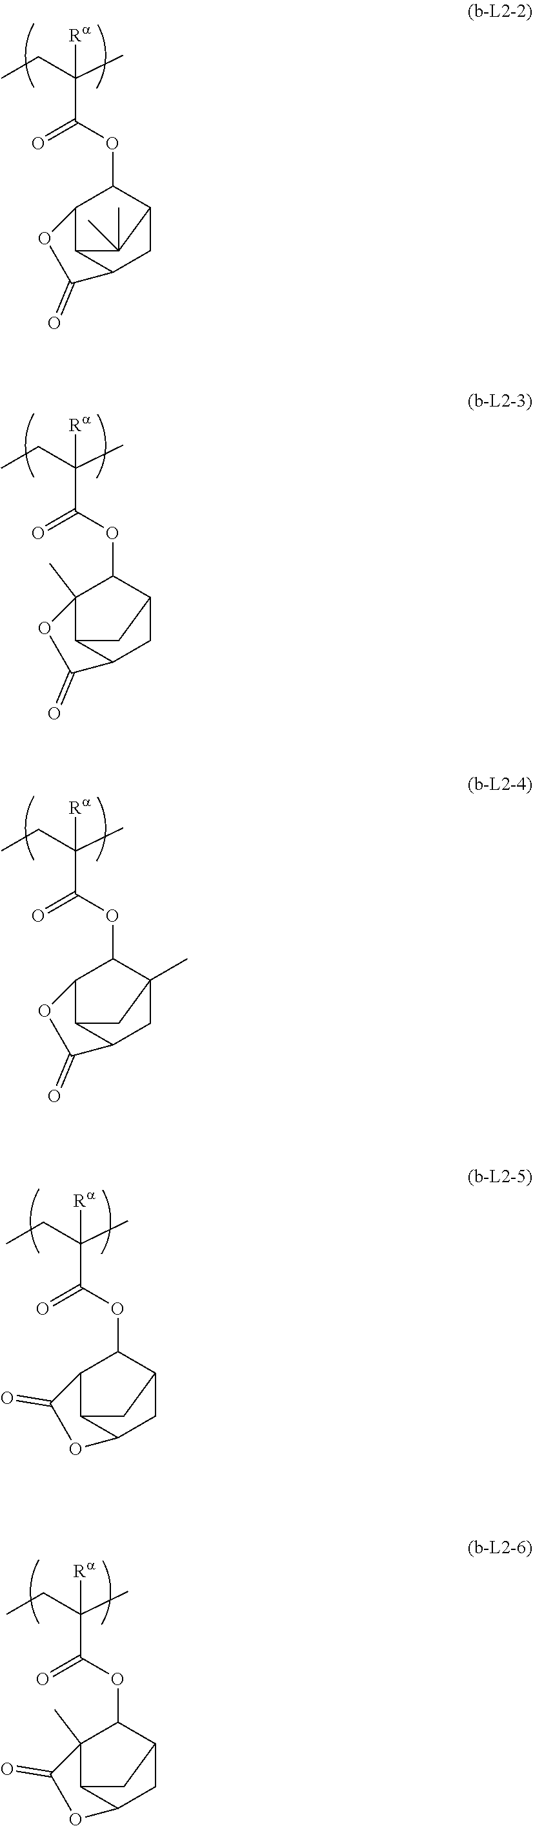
C(C(OC1C2C3C(CC1C3(C)C)C(=O)O2)=O)(CC)(C)[Ra].C(C(OC1C2(C)C3C(CC1C3)C(=O)O2)=O)(CC)(C)[Ra].C(C(OC1C2C3C(CC1(C)C3)C(=O)O2)=O)(CC)(C)[Ra].C(C(OC1C2C3C(CC1C3)OC2=O)=O)(CC)(C)[Ra].C(C(OC1C2(C)C3C(CC1C3)OC2=O)=O)(CC)(C)[Ra]
